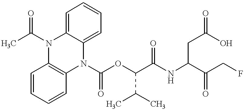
C1=CC=CC2=C1N(C(C)=O)C1=CC=CC=C1N2C(OC(C(NC(C(CF)=O)CC(=O)O)=O)C(C)C)=O
